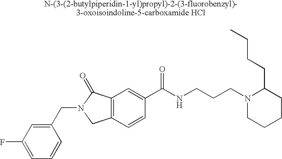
C1=C(F)C=C(CN2CC3=C(C2=O)C=C(C(NCCCN2CCCCC2CCCC)=O)C=C3)C=C1
